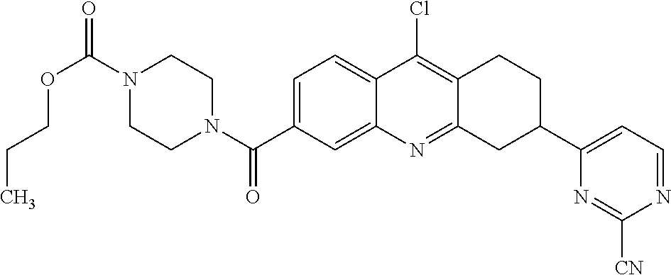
N1(C(OCCC)=O)CCN(C(=O)C2=CC=C3C(=C2)N=C2C(=C3Cl)CCC(C3=CC=NC([CN])=N3)C2)CC1
